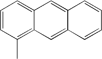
C1=CC(C)=C2C(=C1)C=C1C(=C2)C=CC=C1
